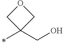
C1(CO)(C)COC1
